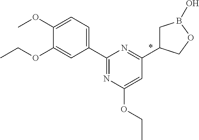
C1(C2=NC(OCC)=CC(C3CB(O)OC3)=N2)=CC=C(OC)C(OCC)=C1
